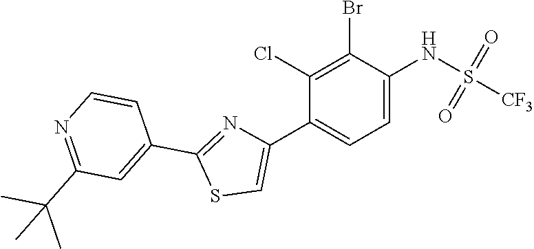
C1(Cl)=C(Br)C(NS(=O)(=O)[CF3])=CC=C1C1=CSC(C2=CC(C(C)(C)C)=NC=C2)=N1
